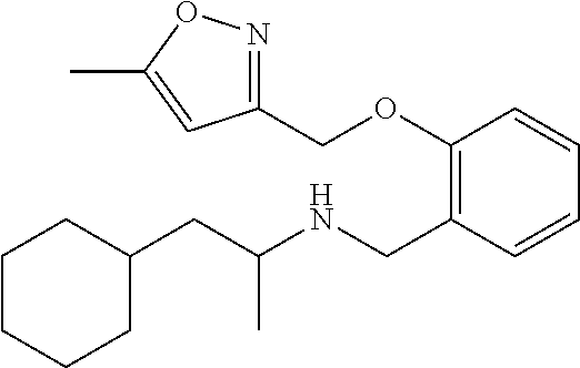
C1=CC=CC(CNC(CC2CCCCC2)C)=C1OCC1=NOC(C)=C1
